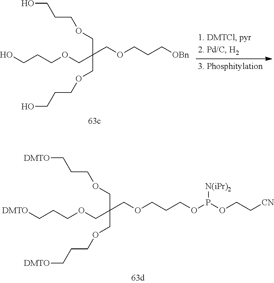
[DMTO]CCCOCC(COCCC[DMTO])(COCCC[DMTO])COCCCOP(OCC[CN])[N(iPr)2].OCCCOCC(COCCCO)(COCCCO)COCCC[OBn]
